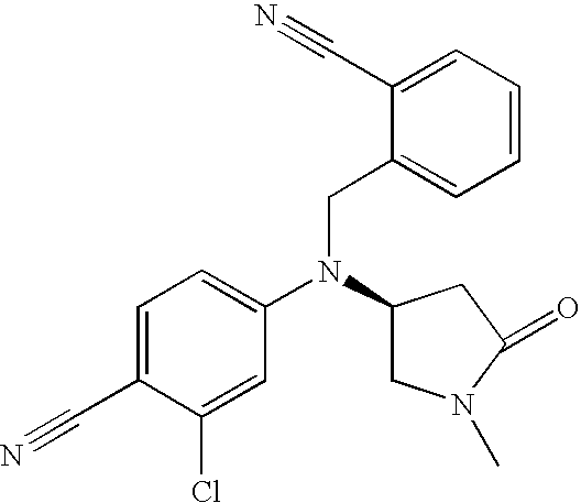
C1=C(C#N)C(Cl)=CC(N(C2CN(C)C(=O)C2)CC2=CC=CC=C2C#N)=C1
